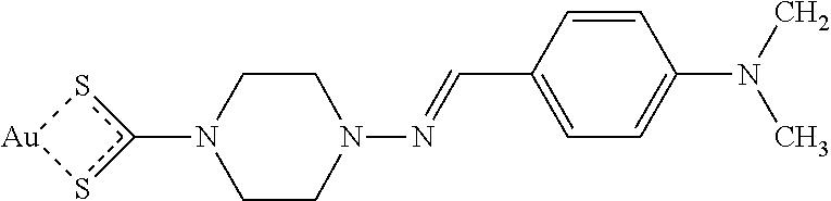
c1(N2CCN(N=CC3=CC=C(N(C)C)C=C3)CC2)s[Au]s1
